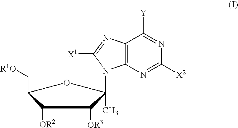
C12=C(N=C([X1])N1C1(C)C([OR3])C([OR2])C(C[R1O])O1)C([Y])=NC([X2])=N2
